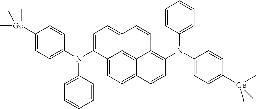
C1([Ge](C)(C)C)=CC=C(N(C2=CC=C3C4=C5C(=CC=C24)C=CC(N(C2=CC=CC=C2)C2=CC=C([Ge](C)(C)C)C=C2)=C5C=C3)C2=CC=CC=C2)C=C1
